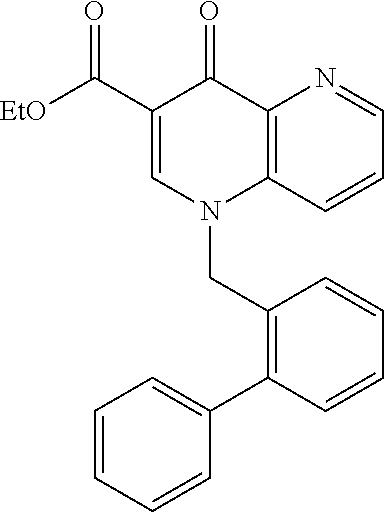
C12=C(C=CC=N1)N(CC1=C(C3=CC=CC=C3)C=CC=C1)C=C(C([EtO])=O)C2=O
